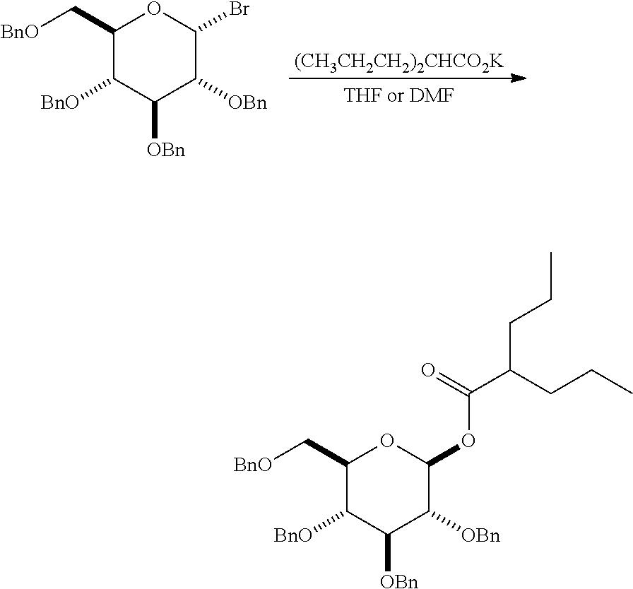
C1(C[BnO])C([BnO])C([OBn])C([OBn])C(Br)O1.[(CH3CH2CH2)2CHCO2K].C1(C[BnO])C([BnO])C([OBn])C([OBn])C(OC(=O)C(CCC)CCC)O1
